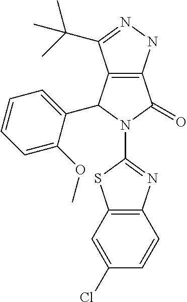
C12=C(C(C(C)(C)C)=NN1)C(C1=CC=CC=C1OC)N(C1=NC3=C(S1)C=C(Cl)C=C3)C2=O
